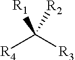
[R1]C([R4])([R2])[R3]
